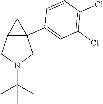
C12C(C3=CC(Cl)=C(Cl)C=C3)(CN(C(C)(C)C)C1)C2
